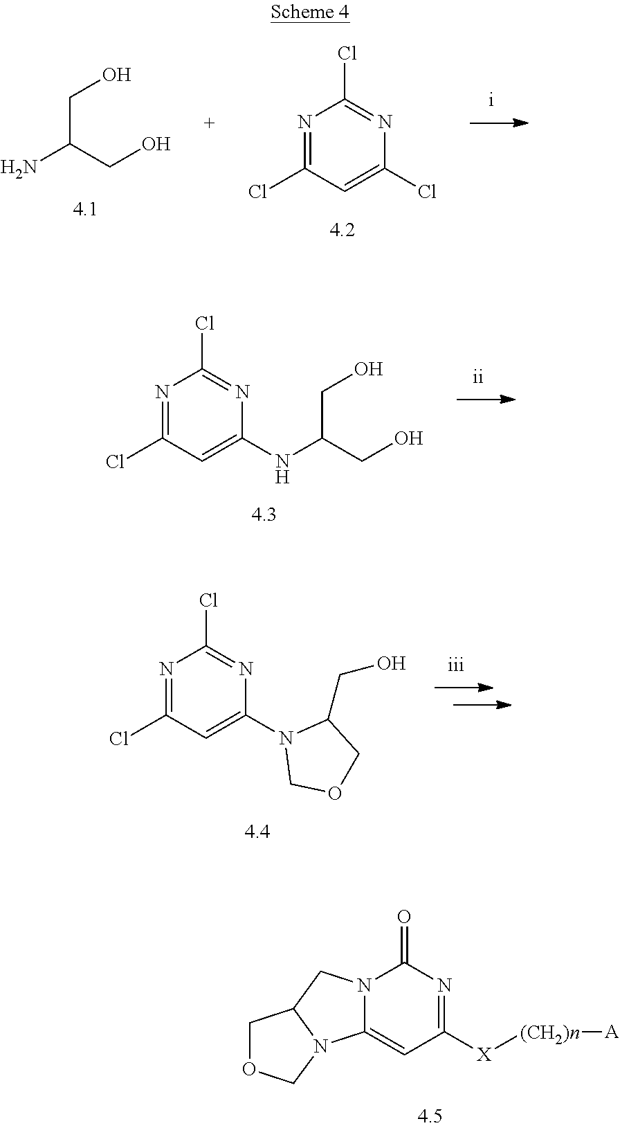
NC(CO)CO.C1(Cl)=NC(Cl)=NC(Cl)=C1.C1(Cl)=NC(Cl)=NC(NC(CO)CO)=C1.[X]([(CH2)n][A])C1=NC(=O)N2C(=C1)N1C(C2)COC1.C1(Cl)=NC(Cl)=NC(N2COCC2CO)=C1
